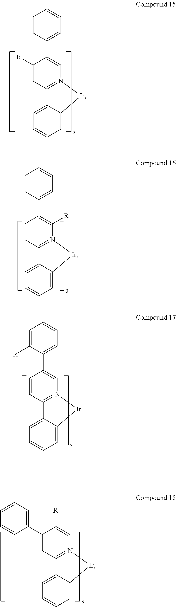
C1([R])=CC2=N(C=C1C1=CC=CC=C1)[Ir]C1=CC=CC=C21.C1=CC2=N(C([R])=C1C1=CC=CC=C1)[Ir]C1=CC=CC=C21.C1=CC2=N(C=C1C1=CC=CC=C1[R])[Ir]C1=CC=CC=C21.C1(C2=CC=CC=C2)=CC2=N(C=C1[R])[Ir]C1=CC=CC=C21
